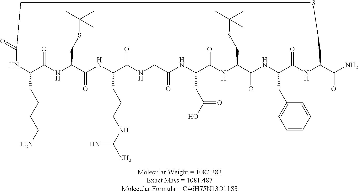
N1C(CCCCN)C(=O)NC(CSC(C)(C)C)C(=O)NC(CCCNC(N)=N)C(=O)NCC(=O)NC(CC(O)=O)C(=O)NC(CSC(C)(C)C)C(=O)NC(CC2=CC=CC=C2)C(=O)NC(C(N)=O)CSCC1=O
